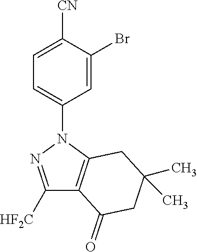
C12=C(N(C3=CC=C([CN])C(Br)=C3)N=C1[HF2C])CC(C)(C)CC2=O
